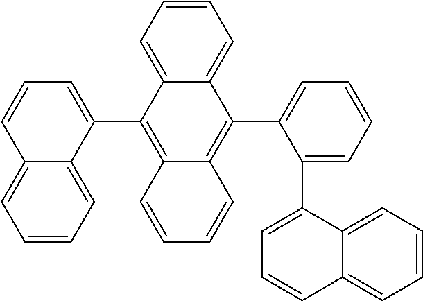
C1=CC=C2C(=C1)C=CC=C2C1=C2C(=C(C3=CC=CC=C3C3=CC=CC4=CC=CC=C34)C3=CC=CC=C13)C=CC=C2
